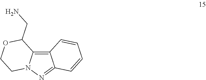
C12=C3N(N=C1C=CC=C2)CCOC3CN
